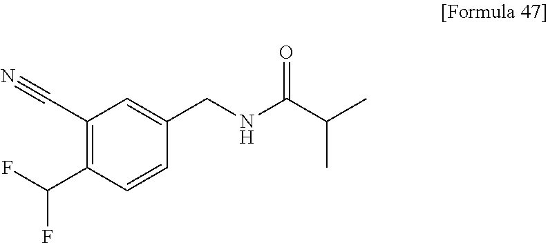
C1(C#N)=C(C(F)F)C=CC(CNC(C(C)C)=O)=C1
